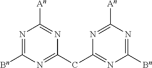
N1=C([Bn])N=C(CC2=NC([Bn])=NC([An])=N2)N=C1[An]
